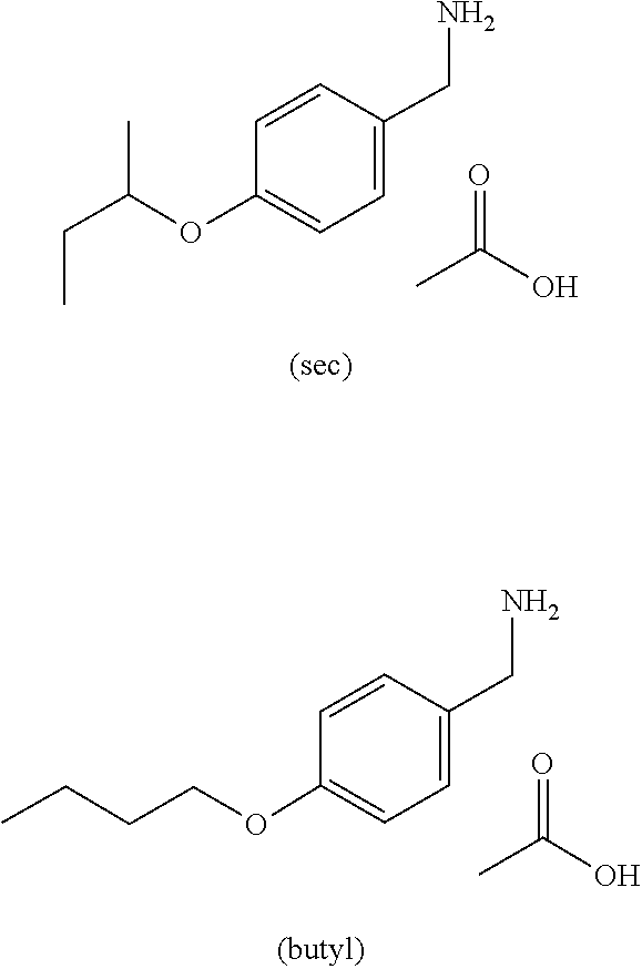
CC(CC)OC1=CC=C(CN)C=C1.O=C(C)O.C1=CC(CN)=CC=C1OCCCC.O=C(C)O
